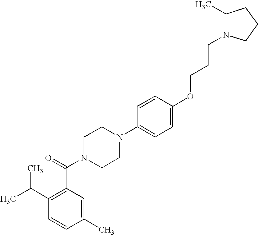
C1=CC(C)=CC(C(N2CCN(C3=CC=C(OCCCN4C(C)CCC4)C=C3)CC2)=O)=C1C(C)C
